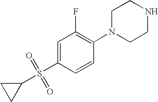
C1=C(S(C2CC2)(=O)=O)C=CC(N2CCNCC2)=C1F
